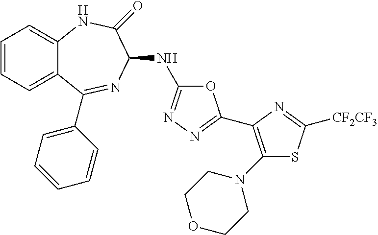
C1=CC=C2C(=C1)NC(=O)C(NC1=NN=C(C3=C(N4CCOCC4)SC([CF2CF3])=N3)O1)N=C2C1=CC=CC=C1
